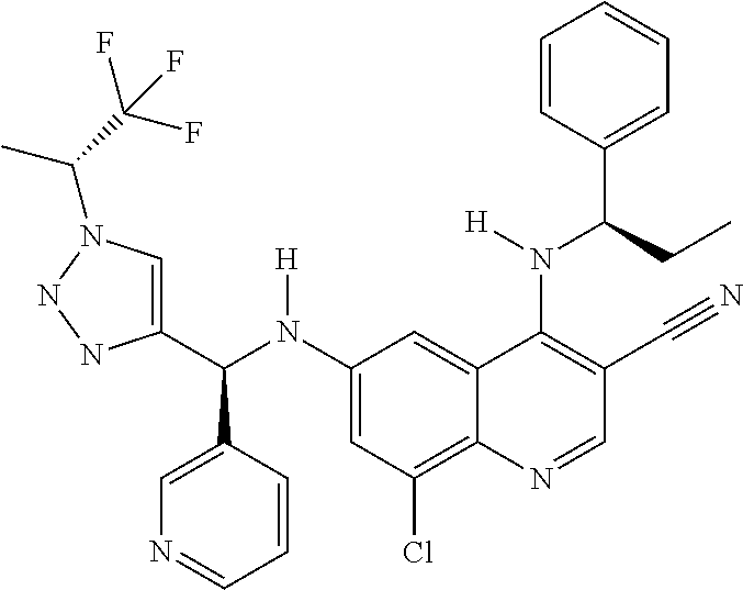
C1(N(C(C2=CN(C(C(F)(F)F)C)NN2)C2=CN=CC=C2)[H])=CC(Cl)=C2C(=C1)C(N(C(C1=CC=CC=C1)CC)[H])=C(C#N)C=N2
